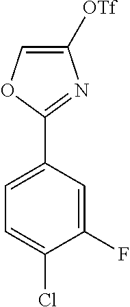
C1(C2=CC=C(Cl)C(F)=C2)=NC([OTf])=CO1
